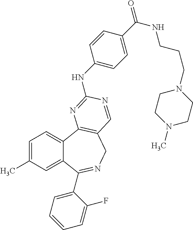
C1=C(C)C=C2C(=C1)C1=C(CN=C2C2=CC=CC=C2F)C=NC(NC2=CC=C(C(NCCCN3CCN(C)CC3)=O)C=C2)=N1
